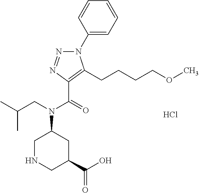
C1(N2N=NC(C(=O)N(CC(C)C)C3CNCC(C(O)=O)C3)=C2CCCCOC)=CC=CC=C1.Cl
